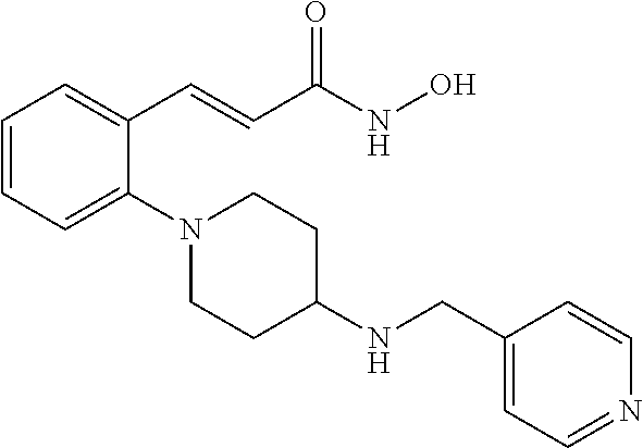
C1=CC=C(N2CCC(NCC3=CC=NC=C3)CC2)C(C=CC(NO)=O)=C1
